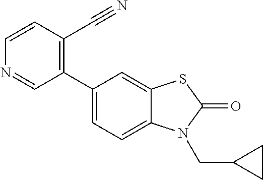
C1(C2=CC=C3C(=C2)SC(=O)N3CC2CC2)=C(C#N)C=CN=C1
